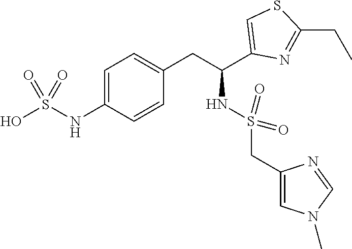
C1=C(NS(O)(=O)=O)C=CC(CC(NS(=O)(=O)CC2=CN(C)C=N2)C2=CSC(CC)=N2)=C1
